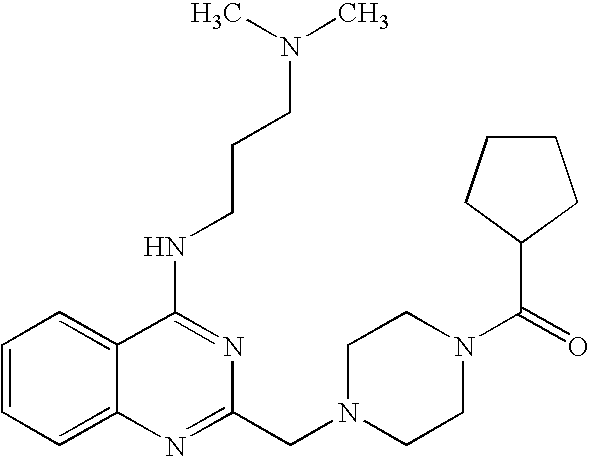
C1=CC=C2C(=C1)C(NCCCN(C)C)=NC(CN1CCN(C(=O)C3CCCC3)CC1)=N2
